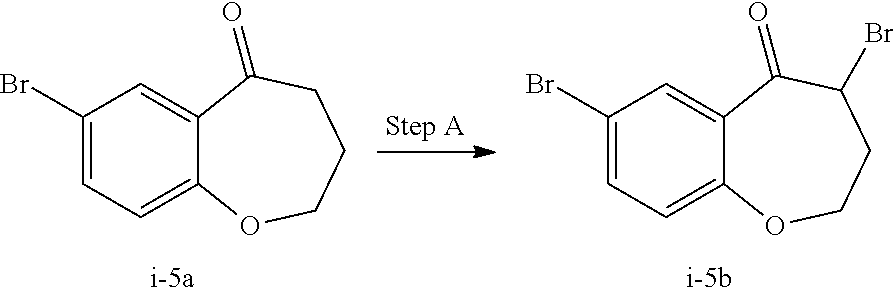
C1(Br)=CC=C2C(=C1)C(=O)CCCO2.C1(Br)=CC=C2C(=C1)C(=O)C(Br)CCO2
